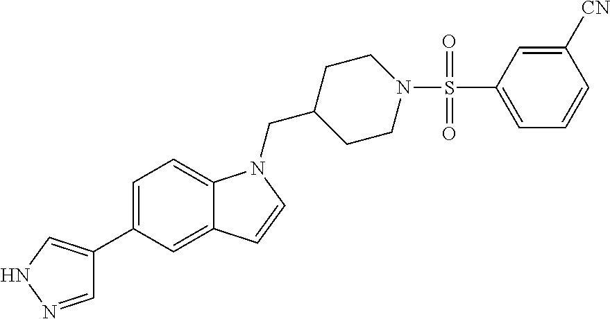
C1=NNC=C1C1=CC=C2C(=C1)C=CN2CC1CCN(S(C2=CC=CC([CN])=C2)(=O)=O)CC1
